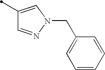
C1(C)=CN(CC2=CC=CC=C2)N=C1
